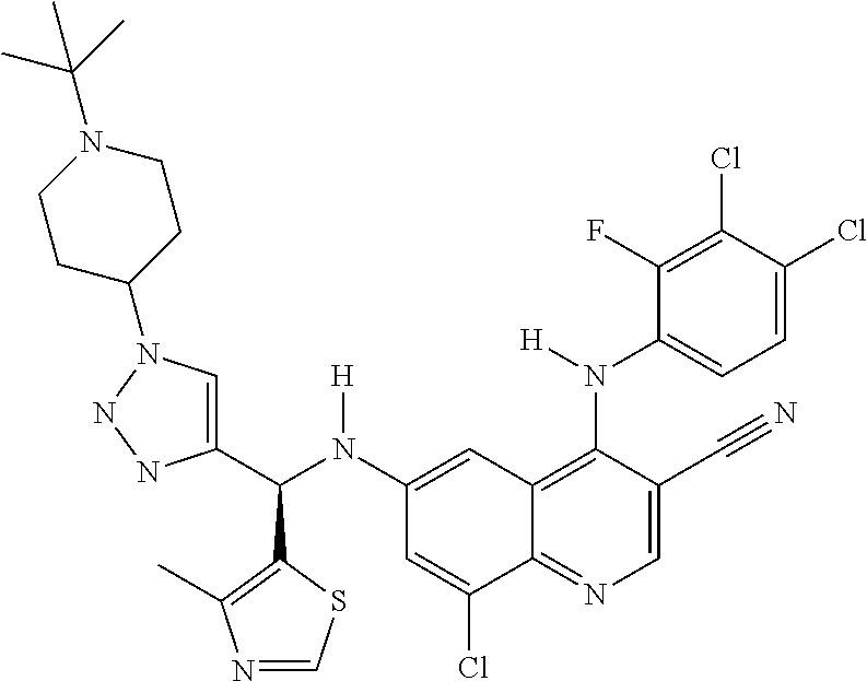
C1(N(C(C2=CN(C3CCN(C(C)(C)C)CC3)NN2)C2=C(C)N=CS2)[H])=CC2=C(N([H])C3=CC=C(Cl)C(Cl)=C3F)C(C#N)=CN=C2C(Cl)=C1
